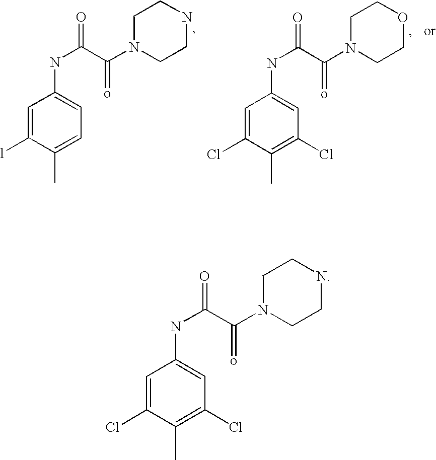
C1=C(Cl)C(C)=C(Cl)C=C1NC(C(N1CCNCC1)=o)=O.C1=C([l])C(C)=CC=C1NC(C(N1CCNCC1)=o)=O.C1=C(Cl)C(C)=C(Cl)C=C1NC(C(N1CCOCC1)=o)=O
